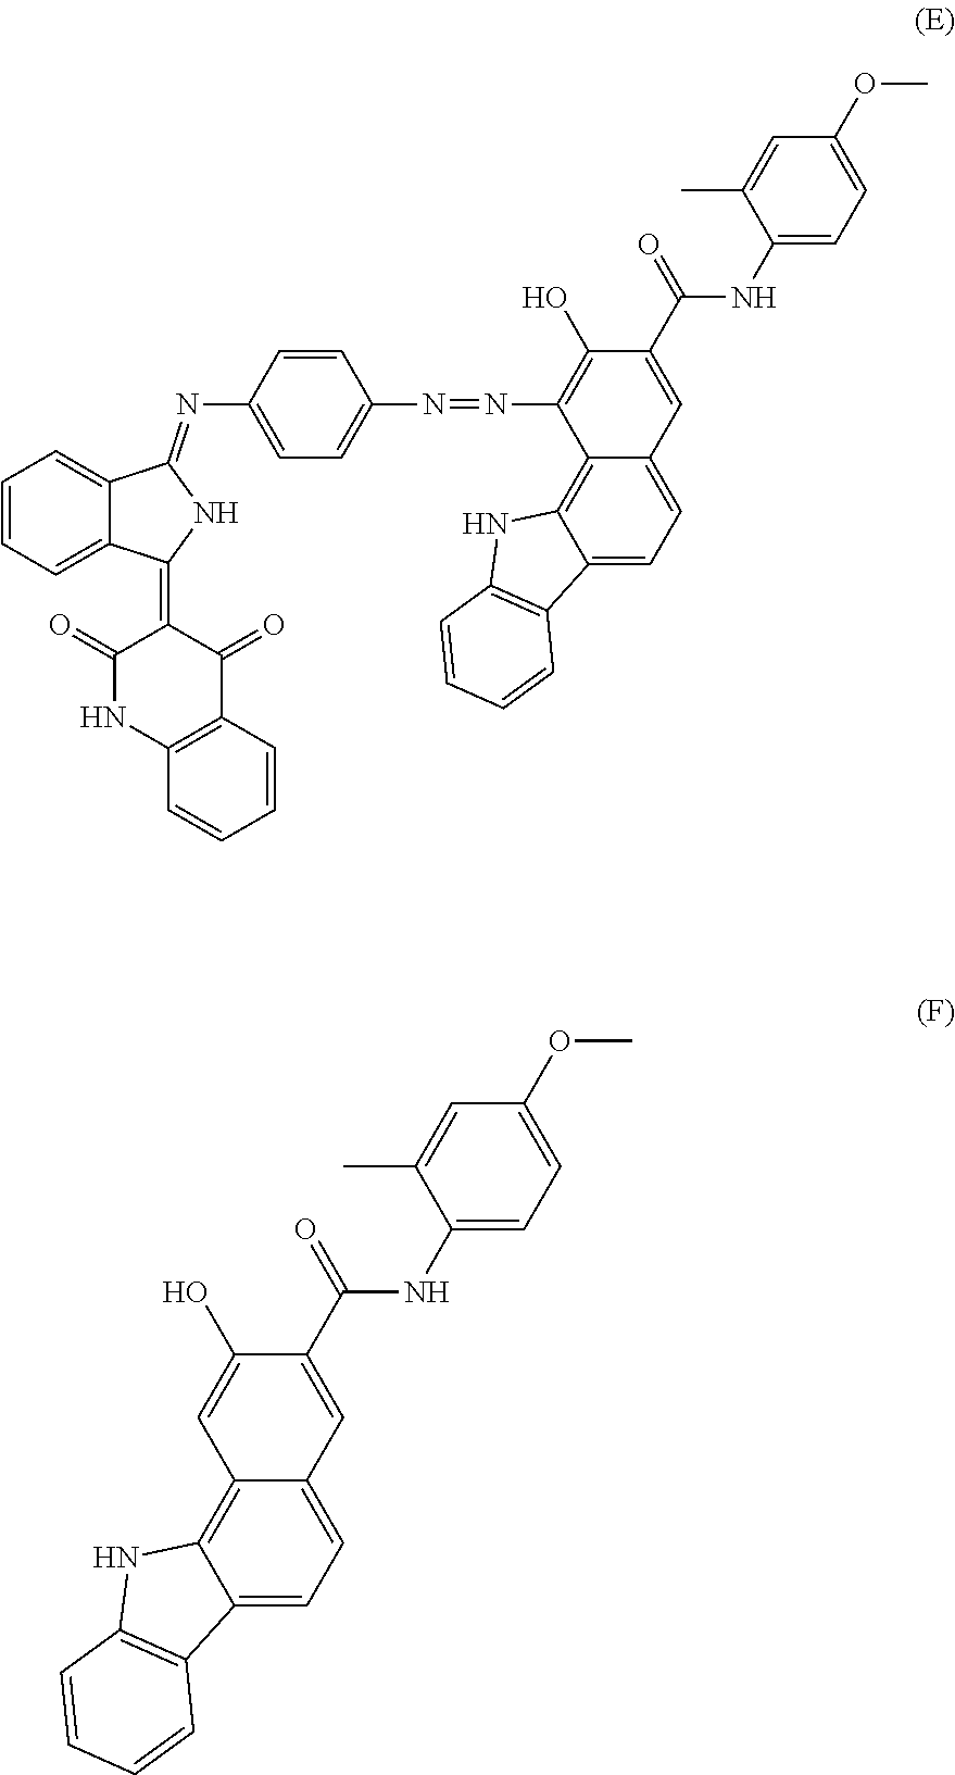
C1=CC=C2C(=C1)C(=NC1=CC=C(N=NC3=C(O)C(C(=O)NC4=CC=C(OC)C=C4C)=CC4=CC=C5C(=C34)NC3=C5C=CC=C3)C=C1)NC2=C1C(=O)NC2=C(C1=O)C=CC=C2.C1=C(O)C(C(=O)NC2=CC=C(OC)C=C2C)=CC2=CC=C3C(=C12)NC1=C3C=CC=C1
